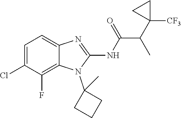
C1=C(Cl)C(F)=C2C(=C1)N=C(NC(=O)C(C1([CF3])CC1)C)N2C1(C)CCC1
